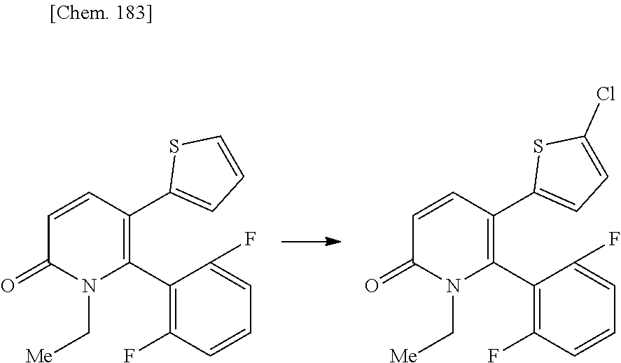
C1(C2=C(C3=CC=CS3)C=CC(=O)N2C[Me])=C(F)C=CC=C1F.C1(C2=C(C3=CC=C(Cl)S3)C=CC(=O)N2C[Me])=C(F)C=CC=C1F
